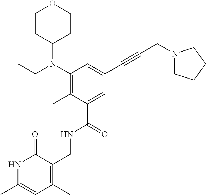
C1(N(CC)C2CCOCC2)=C(C)C(C(=O)NCC2=C(C)C=C(C)NC2=O)=CC(C#CCN2CCCC2)=C1
